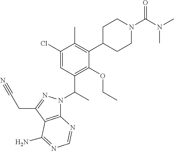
C12=C(C(CC#N)=NN1C(C)C1=C(OCC)C(C3CCN(C(N(C)C)=O)CC3)=C(C)C(Cl)=C1)C(N)=NC=N2
